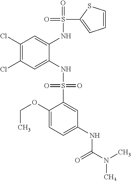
C1(Cl)=C(Cl)C=C(NS(=O)(=O)C2=CC(NC(N(C)C)=O)=CC=C2OCC)C(NS(=O)(C2=CC=CS2)=O)=C1
